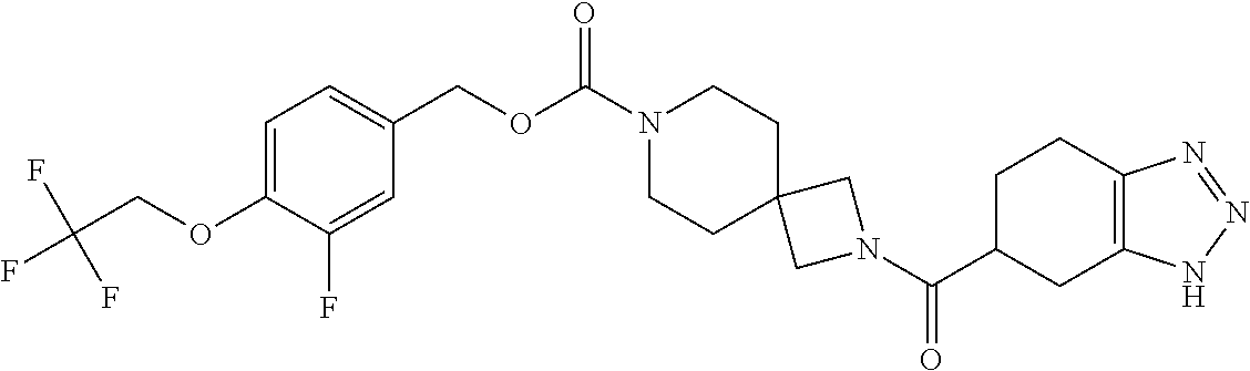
N1(C(C2CC3=C(CC2)N=NN3)=O)CC2(C1)CCN(C(OCC1=CC=C(OCC(F)(F)F)C(F)=C1)=O)CC2
